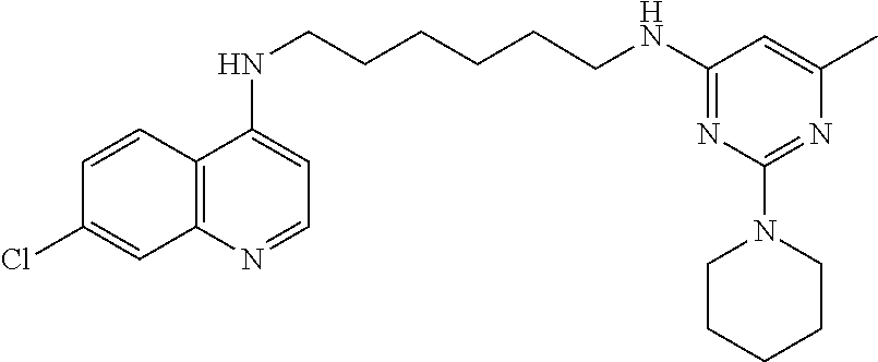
C12=C(N=CC=C1NCCCCCCNC1=NC(N3CCCCC3)=NC(C)=C1)C=C(Cl)C=C2
